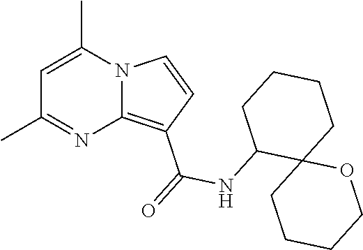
C1(C)=NC2=C(C(=O)NC3C4(CCCC3)CCCCO4)C=CN2C(C)=C1
